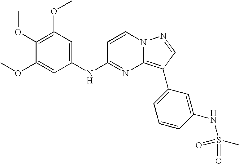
C1(OC)=C(OC)C=C(NC2=NC3=C(C4=CC=CC(NS(C)(=O)=O)=C4)C=NN3C=C2)C=C1OC
